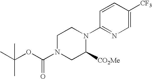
C1([CO2Me])N(C2=NC=C([CF3])C=C2)CCN(C(OC(C)(C)C)=O)C1
